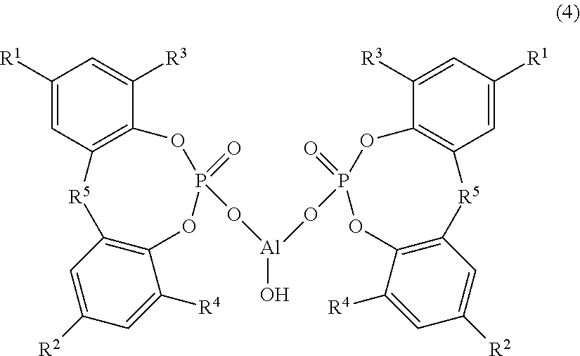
C12=C(C=C([R2])C=C1[R4])[R5]C1=C(OP(=O)(O[Al](O)OP3(=O)OC4=C([R5]C5=C(C([R4])=CC([R2])=C5)O3)C=C([R1])C=C4[R3])O2)C([R3])=CC([R1])=C1
